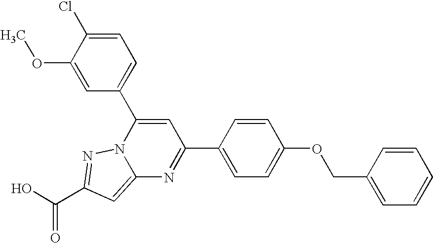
O=C(O)C1=NN2C(=C1)N=C(C1=CC=C(OCC3=CC=CC=C3)C=C1)C=C2C1=CC=C(Cl)C(OC)=C1
